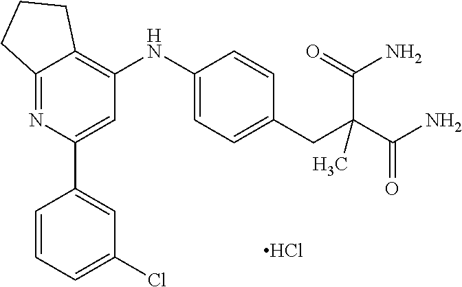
C1=C(C2=CC(NC3=CC=C(CC(C(N)=O)(C(N)=O)C)C=C3)=C3C(=N2)CCC3)C=CC=C1Cl.Cl
